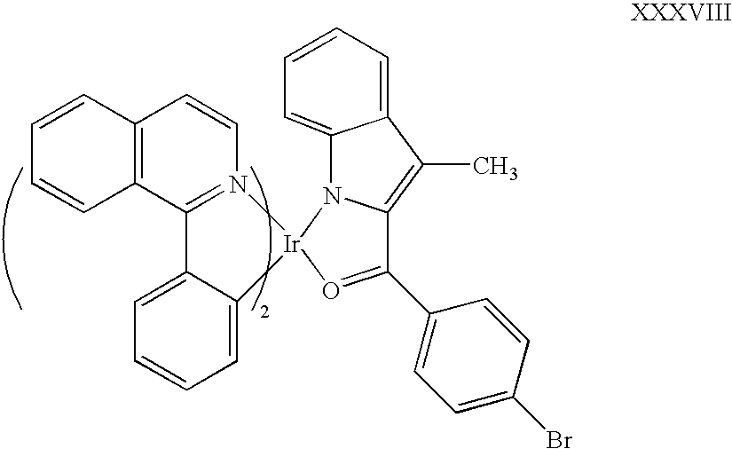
C12=C(C3=N(C=C1)[Ir]1(N4C5=CC=CC=C5C(C)=C4C(C4=CC=C(Br)C=C4)=O1)C1=CC=CC=C31)C=CC=C2
